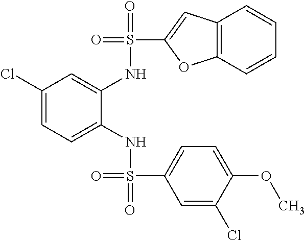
C1(Cl)=CC=C(NS(=O)(C2=CC=C(OC)C(Cl)=C2)=O)C(NS(=O)(C2=CC3=C(O2)C=CC=C3)=O)=C1
